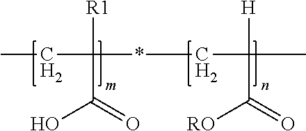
*(C(C(=O)O)(CC)[R1])CC(C)(C(=O)[RO])[H]
